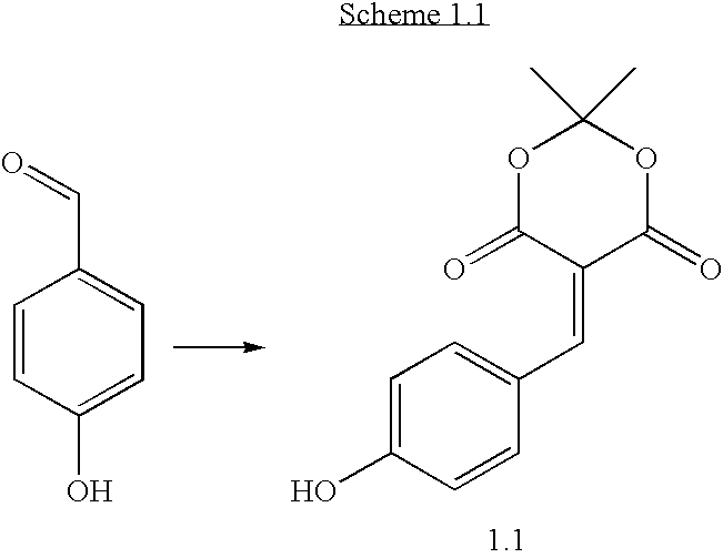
C1=CC(O)=CC=C1C=O.C1=C(O)C=CC(C=C2C(=O)OC(C)(C)OC2=O)=C1
